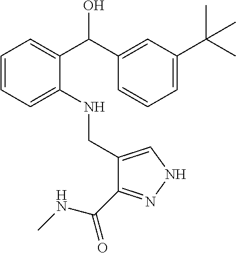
C1=CC=C(NCC2=CNN=C2C(NC)=O)C(C(C2=CC(C(C)(C)C)=CC=C2)O)=C1
